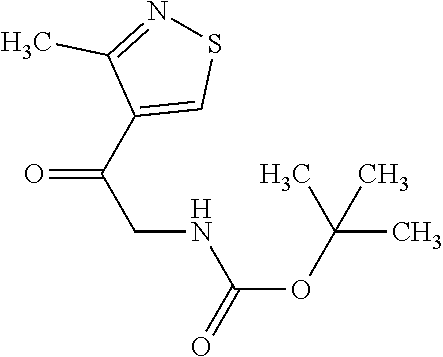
O=C(C1=CSN=C1C)CNC(OC(C)(C)C)=O
